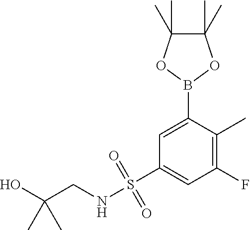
C1(S(NCC(O)(C)C)(=O)=O)=CC(F)=C(C)C(B2OC(C)(C)C(C)(C)O2)=C1
